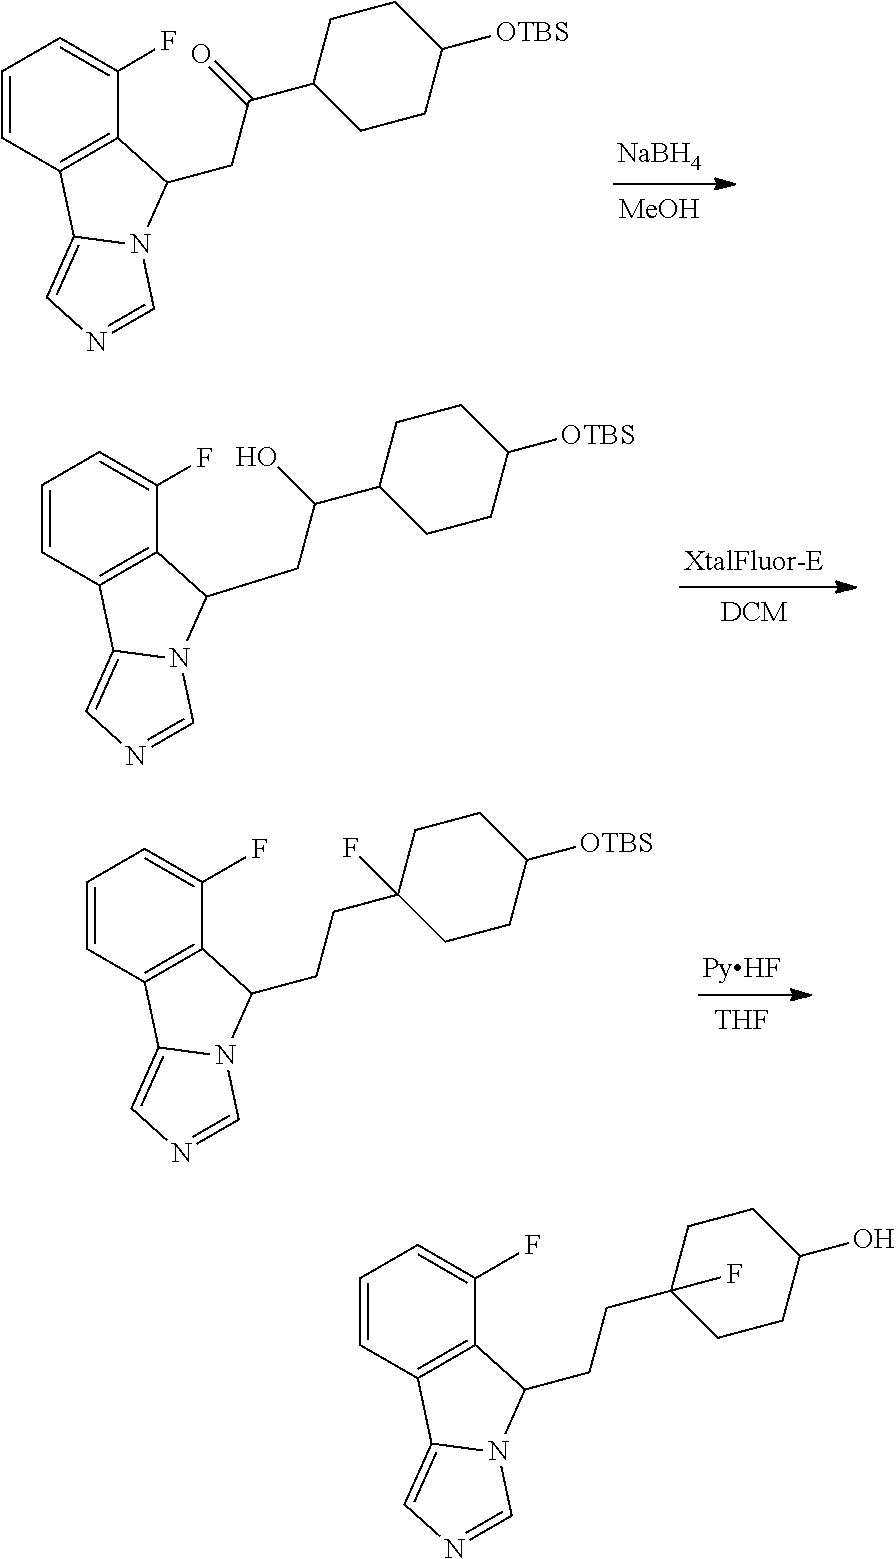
[NaBH4].[MeOH].C1=CC2=C(C(F)=C1)C(CC(C1CCC([OTBS])CC1)=O)N1C2=CN=C1.[XtalFluor-E].[DCM].C1=CC2=C(C(F)=C1)C(CC(C1CCC([OTBS])CC1)O)N1C2=CN=C1.[PyHF].[THF].C1=CC2=C(C(F)=C1)C(CCC1(F)CCC([OTBS])CC1)N1C2=CN=C1.C1=CC2=C(C(F)=C1)C(CCC1(F)CCC(O)CC1)N1C2=CN=C1
